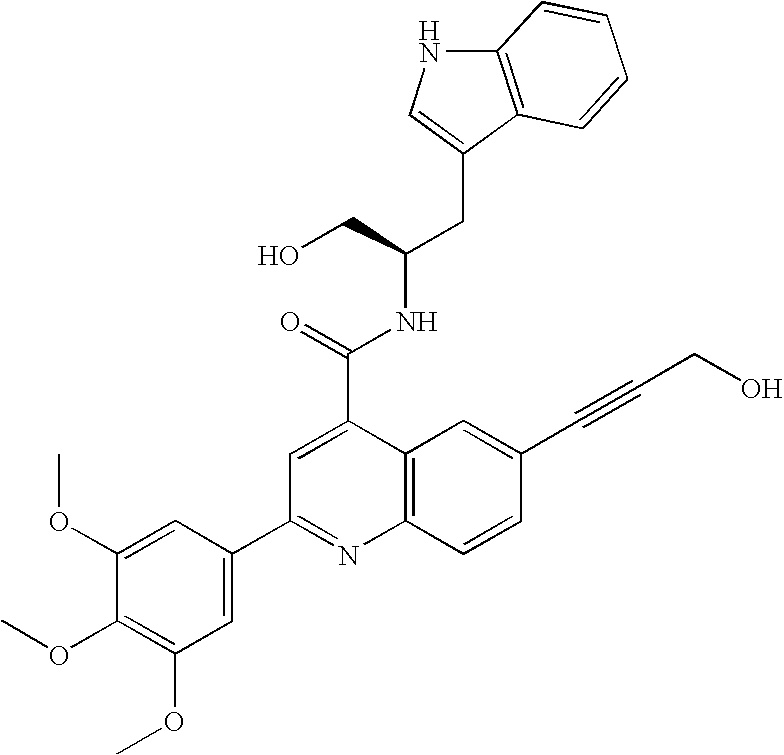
C12=C(C(CC(CO)NC(=O)C3=CC(C4=CC(OC)=C(OC)C(OC)=C4)=NC4=C3C=C(C#CCO)C=C4)=CN1)C=CC=C2
